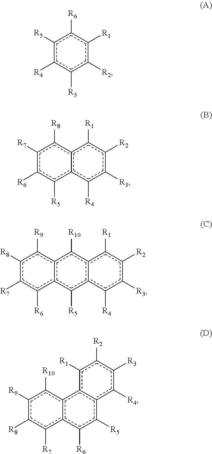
c1([R5])c([R4])c([R3])c([R2])c([R1])c1[R6].c12c(c([R4])c([R3])c([R2])c1[R1])c([R5])c([R6])c([R7])c2[R8].c12c(c([R4])c([R3])c([R2])c1[R1])c([R5])c1c(c2[R10])c([R9])c([R8])c([R7])c1[R6].c12c([R5])c([R6])c3c(c1c([R1])c([R2])c([R3])c2[R4])c([R10])c([R9])c([R8])c3[R7]
